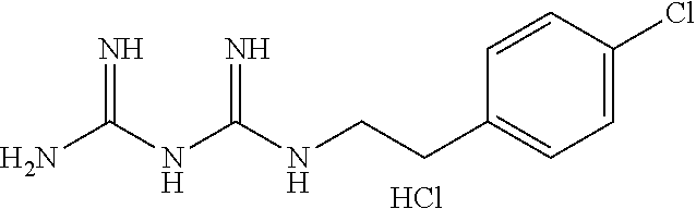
Cl.C(C1=CC=C(Cl)C=C1)CNC(NC(N)=N)=N
